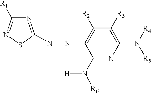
N1=C(N=NC2=C([R2])C([R3])=C(N([R5])[R4])N=C2N([H])[R6])SN=C1[R1]
